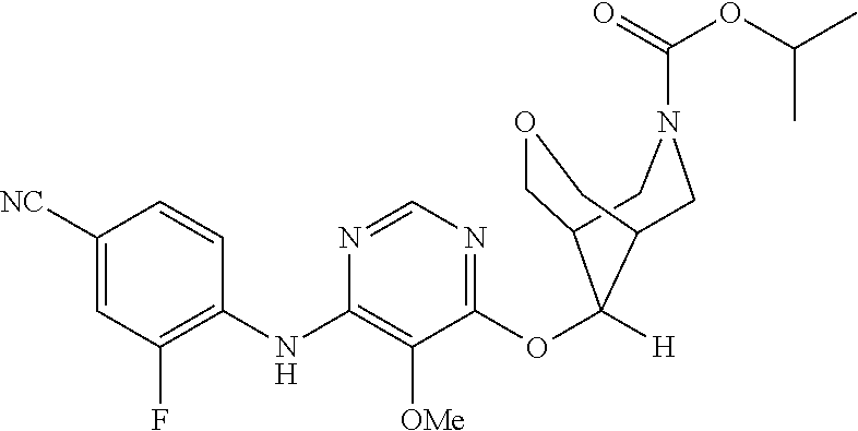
C1([NC])=CC(F)=C(NC2=C([OMe])C(OC3([H])C4COCC3CN(C(=O)OC(C)C)C4)=NC=N2)C=C1
